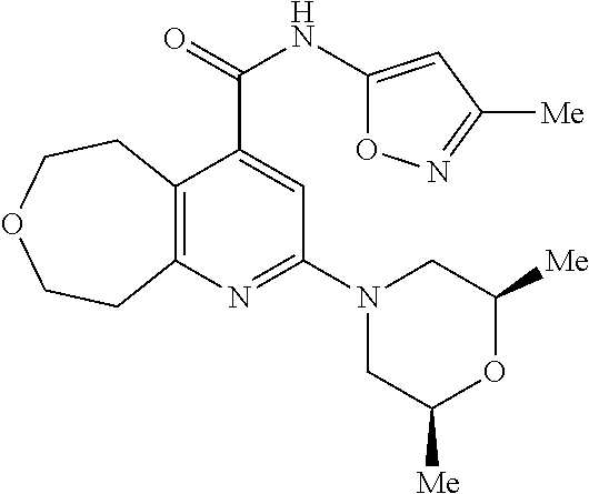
C12=C(N=C(N3CC([Me])OC([Me])C3)C=C1C(NC1=CC([Me])=NO1)=O)CCOCC2
